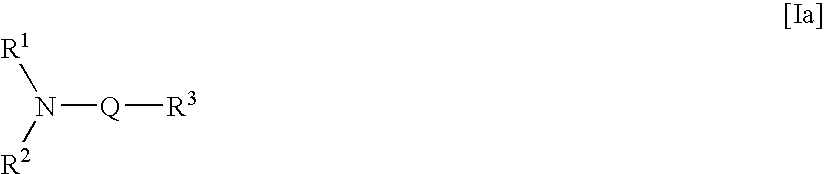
[R1]N([R2])[Q][R3]
